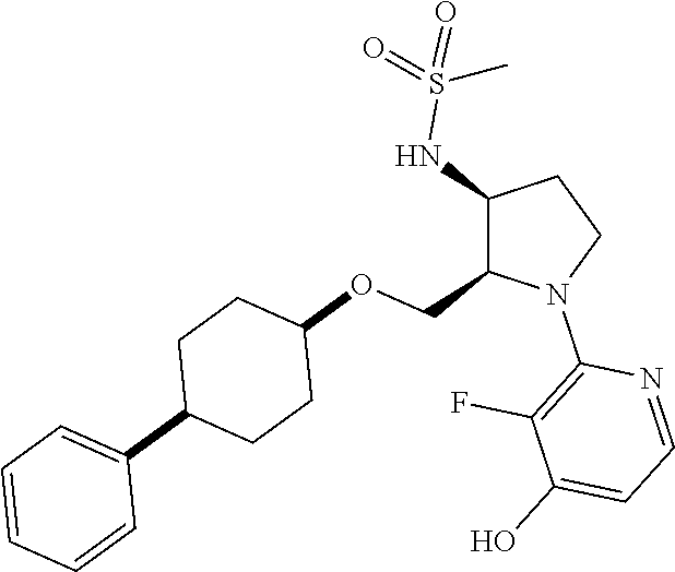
C1(NS(=O)(=O)C)C(COC2CCC(C3=CC=CC=C3)CC2)N(C2=C(F)C(O)=CC=N2)CC1
